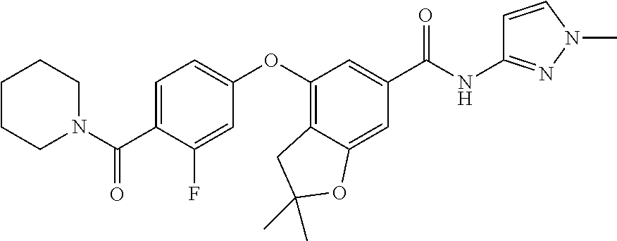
C1=C(C(N2CCCCC2)=O)C(F)=CC(OC2=C3C(=CC(C(NC4=NN(C)C=C4)=O)=C2)OC(C)(C)C3)=C1
